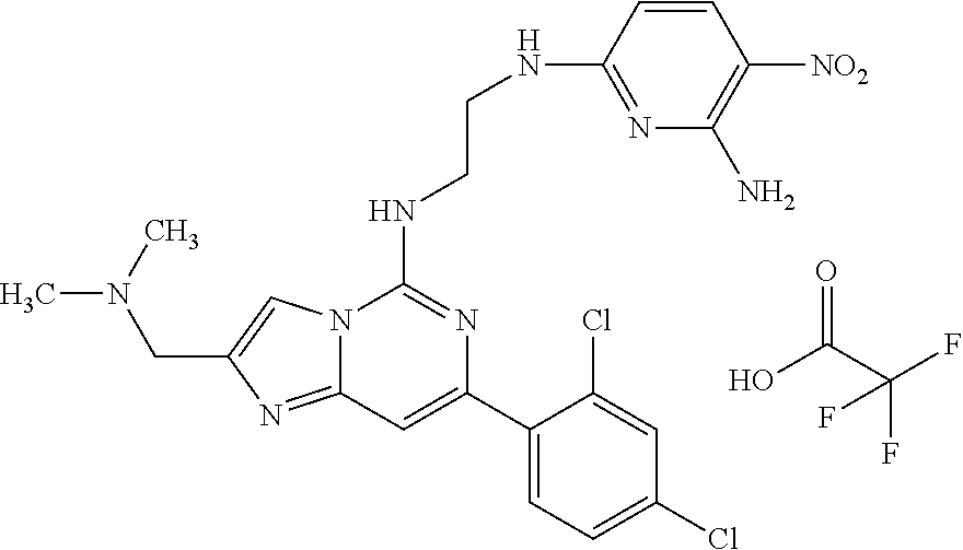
FC(C(O)=O)(F)F.N12C(=NC(CN(C)C)=C1)C=C(C1=CC=C(Cl)C=C1Cl)N=C2NCCNC1=NC(N)=C([NO2])C=C1
